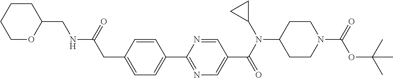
C1(CC(NCC2CCCCO2)=O)=CC=C(C2=NC=C(C(N(C3CC3)C3CCN(C(=O)OC(C)(C)C)CC3)=O)C=N2)C=C1
